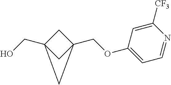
C(OC1=CC=NC([CF3])=C1)C12CC(CO)(C1)C2
